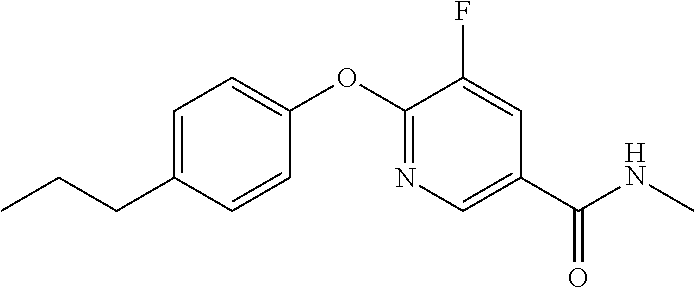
C1=C(CCC)C=CC(OC2=NC=C(C(NC)=O)C=C2F)=C1
